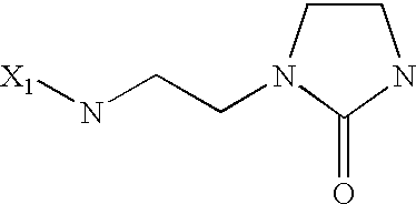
[X1]NCCN1CCNC1=O
